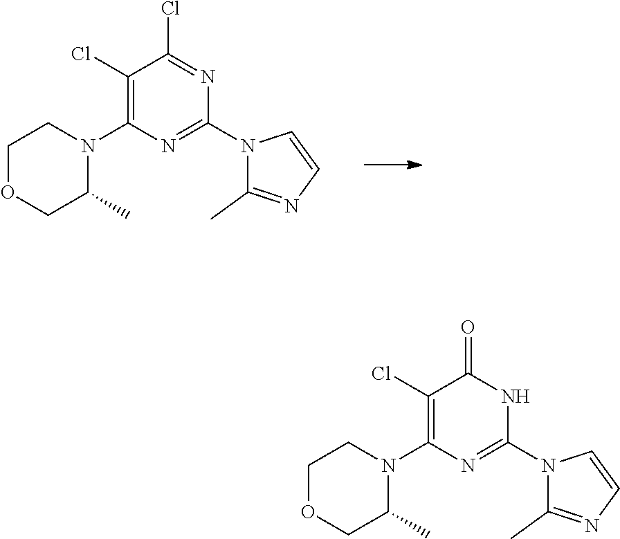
C1(Cl)=C(N2CCOCC2C)N=C(N2C(C)=NC=C2)N=C1Cl.C1(Cl)=C(N2CCOCC2C)N=C(N2C(C)=NC=C2)NC1=O
